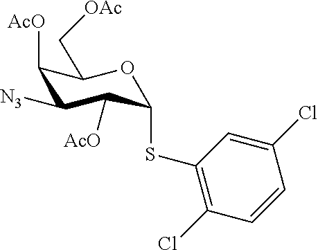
C1([N3])C([AcO])C(SC2=C(Cl)C=CC(Cl)=C2)OC(C[OAc])C1[AcO]
